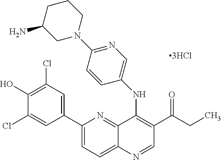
C12=NC(C3=CC(Cl)=C(O)C(Cl)=C3)=CC=C1N=CC(C(CC)=O)=C2NC1=CN=C(N2CCCC(N)C2)C=C1
